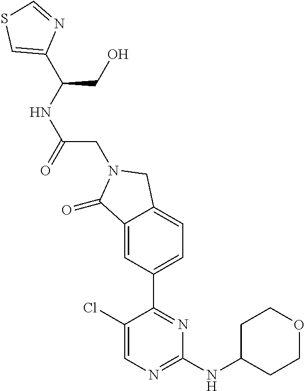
C1(Cl)=CN=C(NC2CCOCC2)N=C1C1=CC=C2C(=C1)C(=O)N(CC(NC(CO)C1=CSC=N1)=O)C2
